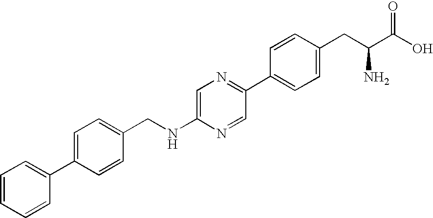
C1(CNC2=CN=C(C3=CC=C(CC(C(O)=O)N)C=C3)C=N2)=CC=C(C2=CC=CC=C2)C=C1
